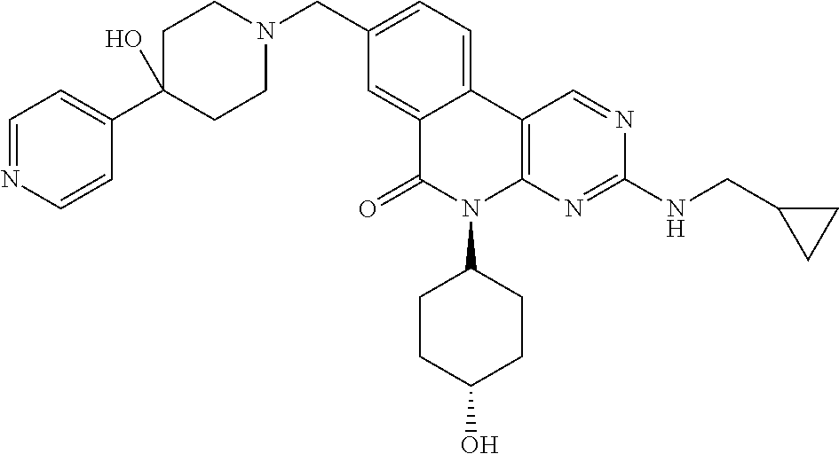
C1(CN2CCC(C3=CC=NC=C3)(O)CC2)=CC=C2C(=C1)C(=O)N(C1CCC(O)CC1)C1=C2C=NC(NCC2CC2)=N1
